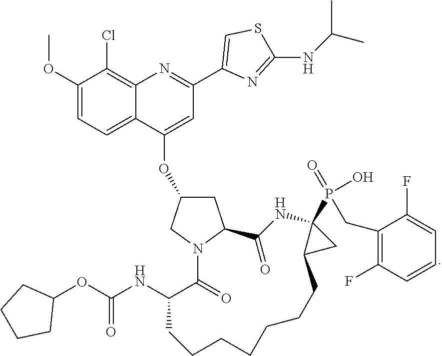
C1(OC)=CC=C2C(=C1Cl)N=C(C1=CSC(NC(C)C)=N1)C=C2OC1CC2N(C1)C(=O)C(NC(OC1CCCC1)=O)CCCCCCCC1C(P(=O)(CC3=C(F)C=CC=C3F)O)(NC2=O)C1
